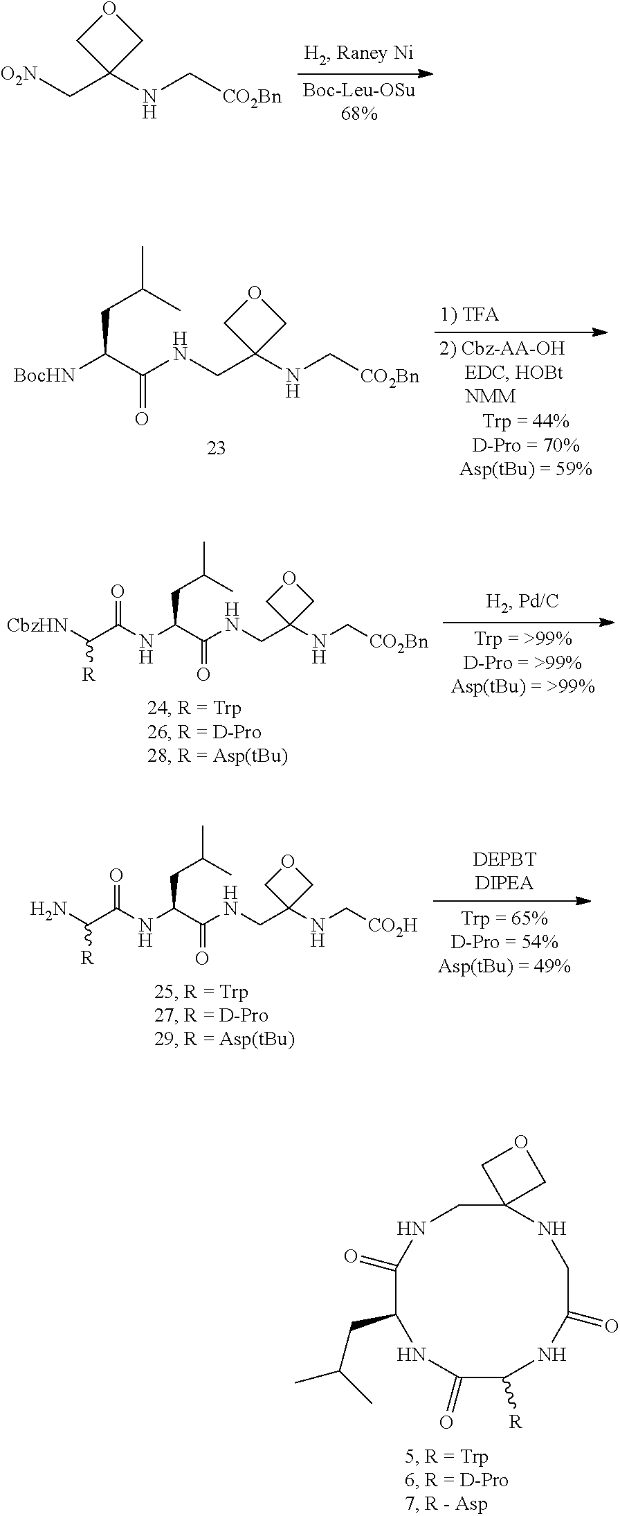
C1(=O)C([R])NC(=O)CNC2(CNC(=O)C(CC(C)C)N1)COC2.[O2N]CC1(NC[CO2Bn])COC1.N(CC1(NC[CO2Bn])COC1)C(C([BocHN])CC(C)C)=O.N(CC1(NC[CO2Bn])COC1)C(C(NC(C([CbzHN])[R])=O)CC(C)C)=O.N(CC1(NC[CO2H])COC1)C(C(NC(C(N)[R])=O)CC(C)C)=O
